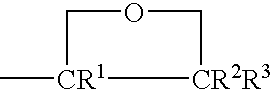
C[CR1]1[CR2R3]COC1
